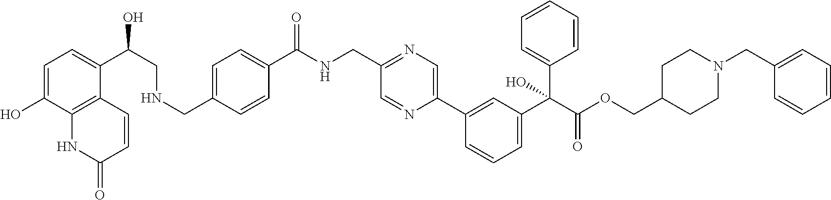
C1=NC(C2=CC(C(C(OCC3CCN(CC4=CC=CC=C4)CC3)=O)(C3=CC=CC=C3)O)=CC=C2)=CN=C1CNC(C1=CC=C(CNCC(O)C2=CC=C(O)C3=C2C=CC(=O)N3)C=C1)=O
